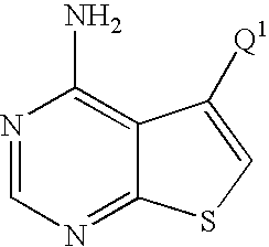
N1=CN=C2C(=C1N)C([Q1])=CS2
